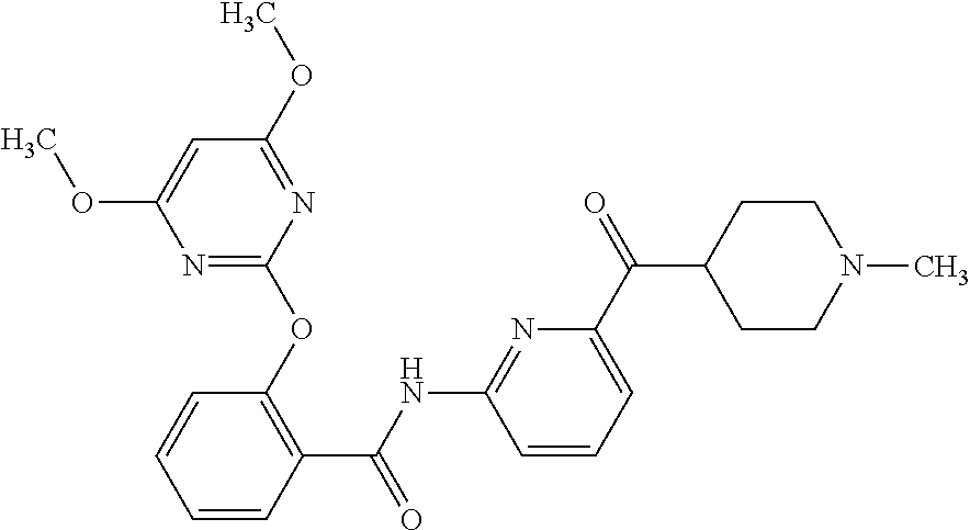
C1(C(NC2=NC(C(C3CCN(C)CC3)=O)=CC=C2)=O)=C(OC2=NC(OC)=CC(OC)=N2)C=CC=C1
